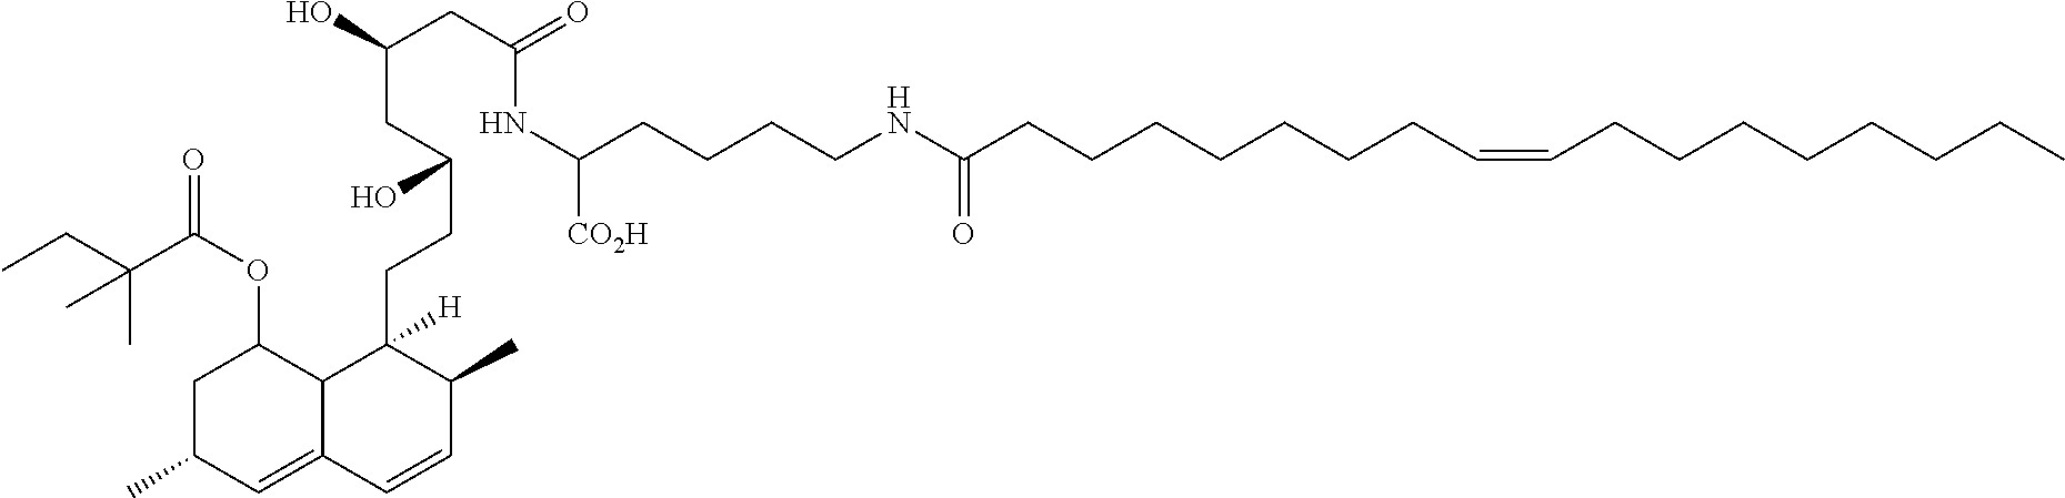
CCC(C(OC1CC(C)C=C2C1C(CCC(CC(CC(NC(CCCCNC(CCCCCCCC=CCCCCCCCC)=O)[CO2H])=O)O)O)([H])C(C)C=C2)=O)(C)C
